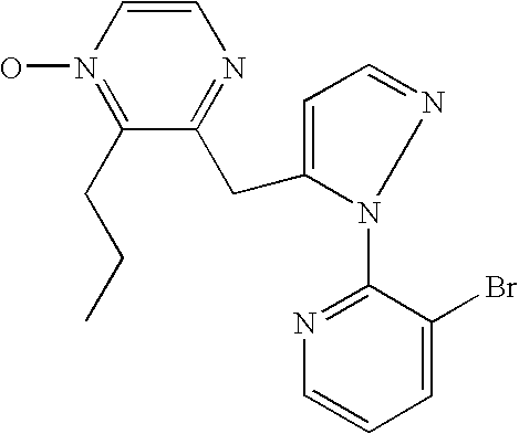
C1=CN(O)=C(CCC)C(CC2=CC=NN2C2=NC=CC=C2Br)=N1
